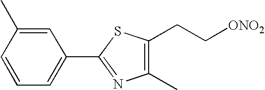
C1(C2=NC(C)=C(CC[ONO2])S2)=CC=CC(C)=C1
